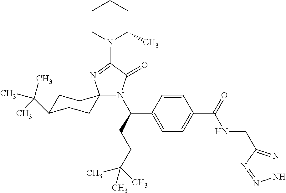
C1C(C(C)(C)C)CCC2(C1)N(C(CCC(C)(C)C)C1=CC=C(C(=O)NCC3=NNN=N3)C=C1)C(=O)C(N1C(C)CCCC1)=N2
